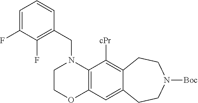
C1COC2=C(N1CC1=C(F)C(F)=CC=C1)C([cPr])=C1C(=C2)CCN([Boc])CC1
